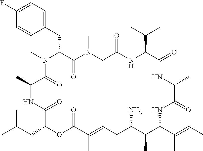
C1(F)=CC=C(CC2C(=O)N(C)CC(=O)NC(C(C)CC)C(=O)NC(C)C(=O)NC(C(C)=CC)C(C)C(N)CC=C(C)C(=O)OC(CC(C)C)C(=O)NC(C)C(=O)N2C)C=C1
